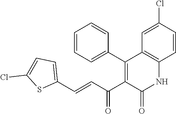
C(=CC(C1=C(C2=CC=CC=C2)C2=C(NC1=O)C=CC(Cl)=C2)=O)C1=CC=C(Cl)S1
